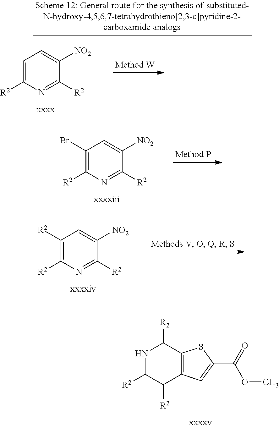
C1=C([R2])N=C([R2])C([NO2])=C1.C1(Br)=C([R2])N=C([R2])C([NO2])=C1.C1([R2])=C([R2])N=C([R2])C([NO2])=C1.C12=C(C=C(C(=O)OC)S1)C([R2])C([R2])NC2[R2]
